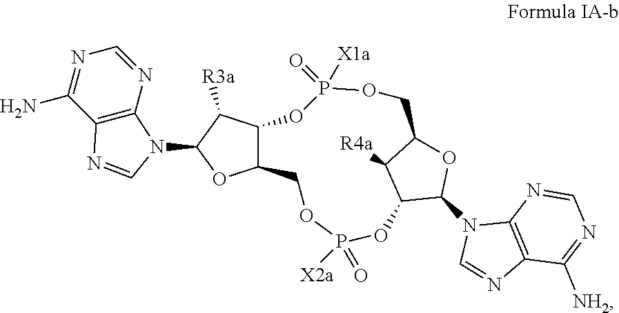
P1([X1a])(=O)OCC2OC(N3C4=C(C([NH2])=NC=N4)N=C3)C(OP(=O)([X2a])OCC3C(C([R3a])C(N4C5=C(C(N)=NC=N5)N=C4)O3)O1)C2[R4a]
